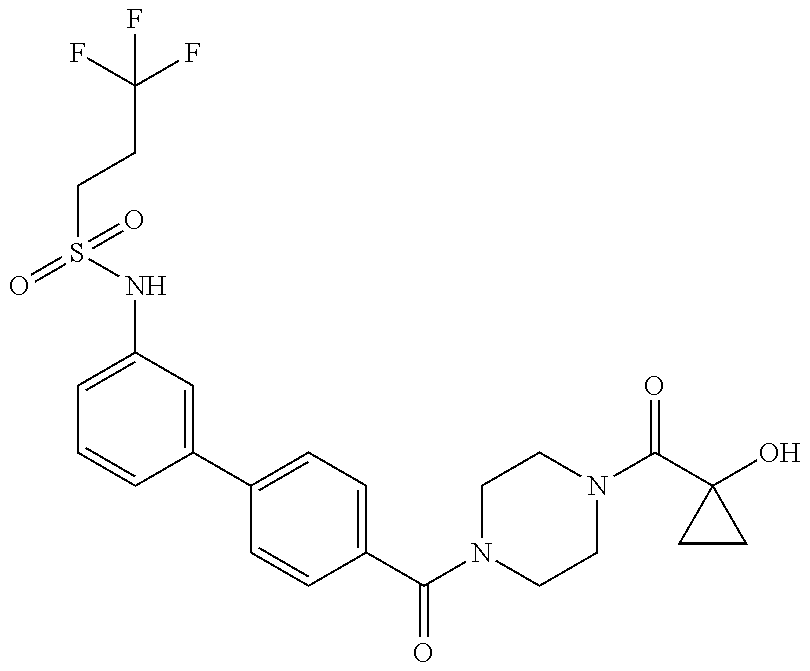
C1=C(NS(CCC(F)(F)F)(=O)=O)C=C(C2=CC=C(C(=O)N3CCN(C(=O)C4(O)CC4)CC3)C=C2)C=C1
